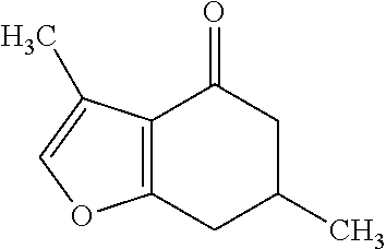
C12=C(CC(C)CC1=O)OC=C2C
